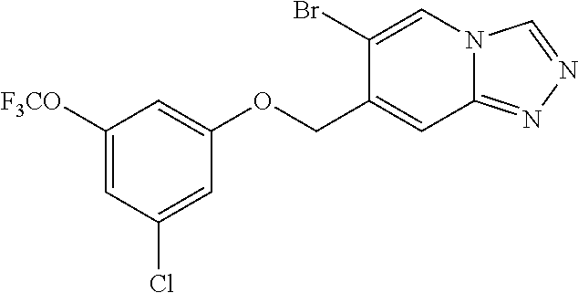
C1([F3CO])=CC(Cl)=CC(OCC2=CC3=NN=CN3C=C2Br)=C1
